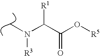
C(C(O[R5])=O)([R1])N([R3])C
